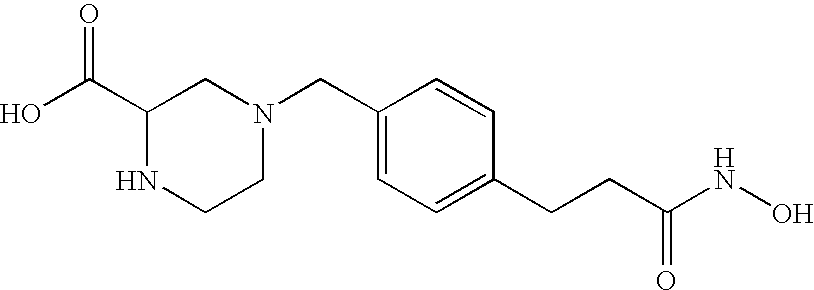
C(C1=CC=C(CCC(NO)=O)C=C1)N1CC(C(O)=O)NCC1
